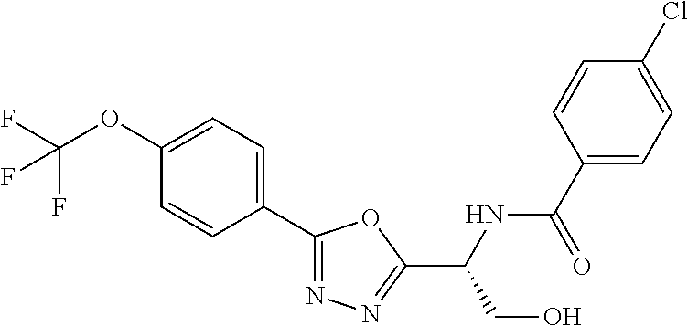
C1=C(OC(F)(F)F)C=CC(C2=NN=C(C(NC(C3=CC=C(Cl)C=C3)=O)CO)O2)=C1
